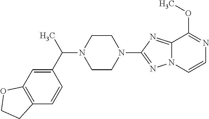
C1=C(C(C)N2CCN(C3=NN4C(=N3)C(OC)=NC=C4)CC2)C=CC2=C1OCC2
